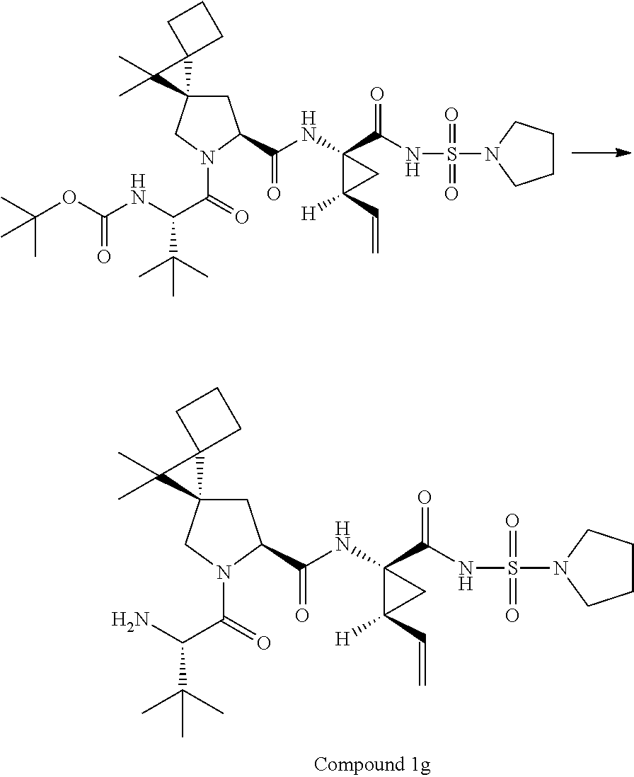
C(OC(NC(C(=O)N1CC2(CC1C(=O)NC1(C(=O)NS(=O)(=O)N3CCCC3)C([H])(C=C)C1)C1(C2(C)C)CCC1)C(C)(C)C)=O)(C)(C)C.NC(C(=O)N1CC2(CC1C(=O)NC1(C(=O)NS(=O)(=O)N3CCCC3)C([H])(C=C)C1)C1(C2(C)C)CCC1)C(C)(C)C
